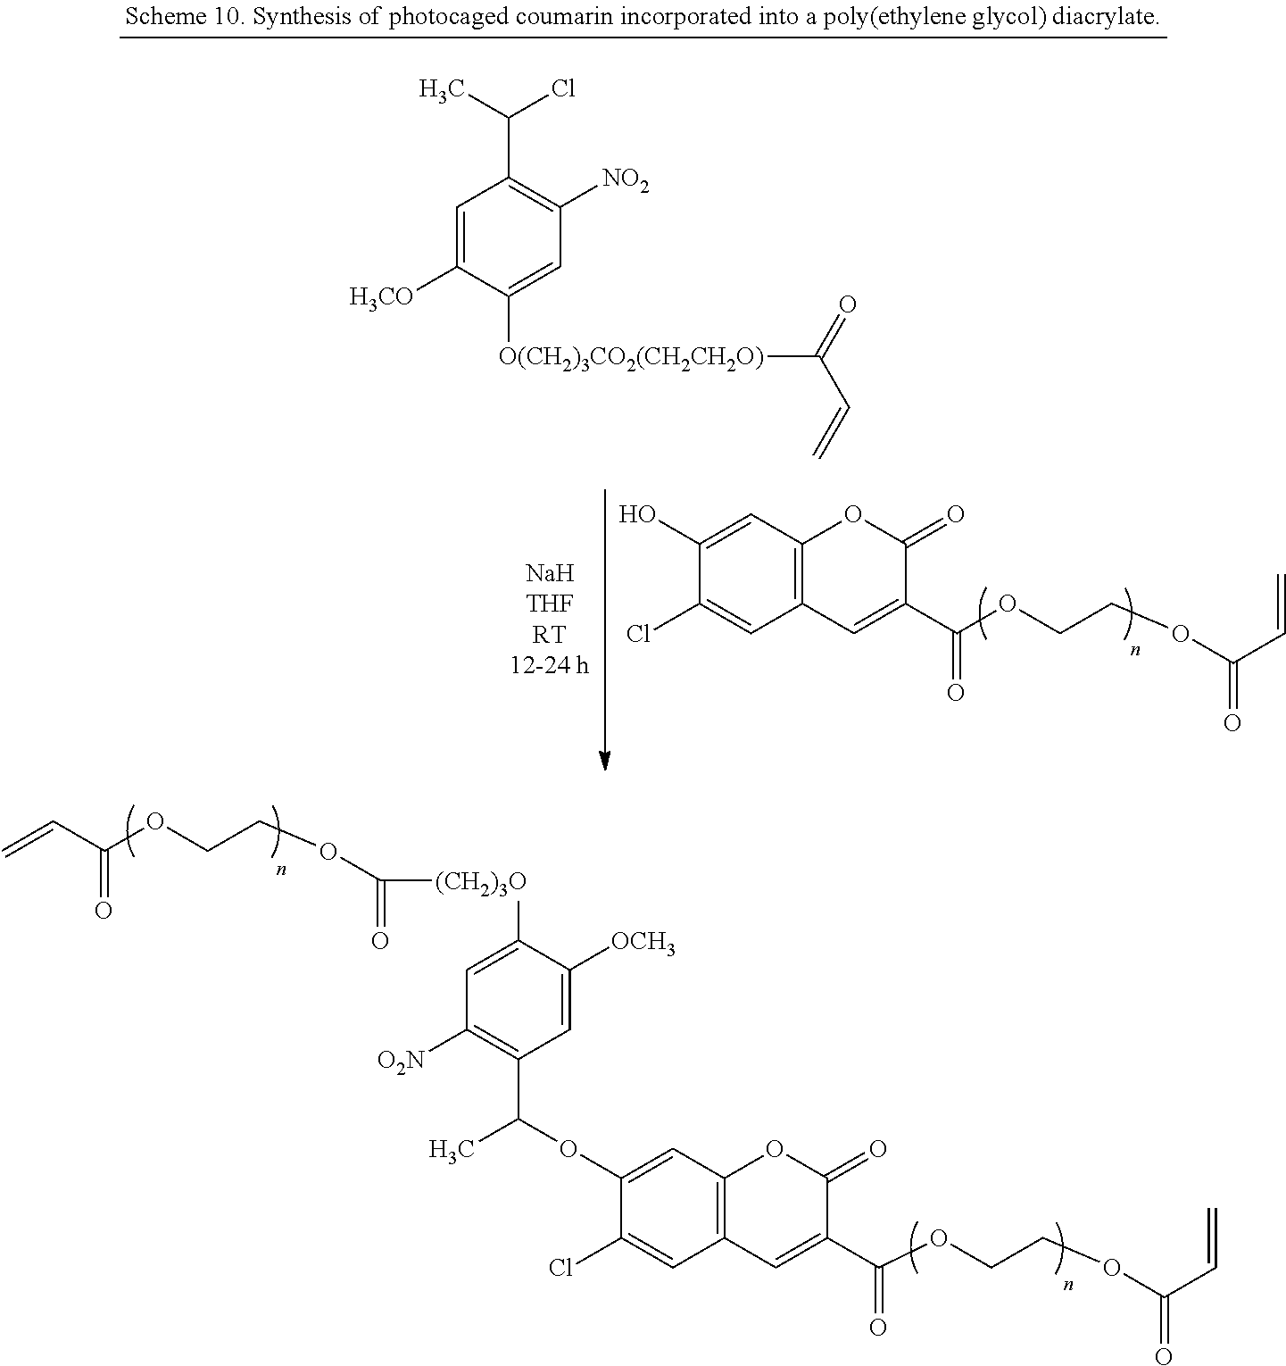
C1=C([H3CO])C([O(CH2)3CO2(CH2CH2O)]C(C=C)=O)=CC([NO2])=C1C(C)Cl.OC1=CC2=C(C=C1Cl)C=C(C(OCCOC(=O)C=C)=O)C(=O)O2.O(C1=CC2=C(C=C1Cl)C=C(C(OCCOC(=O)C=C)=O)C(=O)O2)C(C)C1=C([O2N])C=C([(CH2)3O]C(=O)OCCOC(=O)C=C)C([OCH3])=C1
